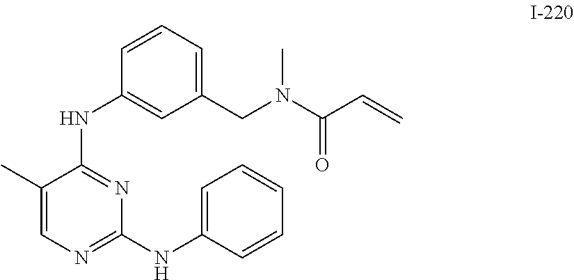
C1(C)=CN=C(NC2=CC=CC=C2)N=C1NC1=CC(CN(C(C=C)=O)C)=CC=C1
